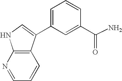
C1(C(N)=O)=CC(C2=CNC3=C2C=CC=N3)=CC=C1
